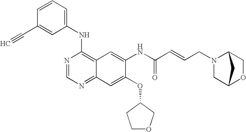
C1(C#C)=CC(NC2=C3C(=NC=N2)C=C(OC2CCOC2)C(NC(C=CCN2CC4OCC2C4)=O)=C3)=CC=C1
